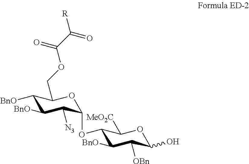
C1([BnO])C([BnO])C([N3])C(OC2C([BnO])C([OBn])C(O)OC2[MeO2C])OC1COC(=O)C([R])=O
